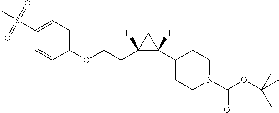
O(CCC1([H])C(C2CCN(C(OC(C)(C)C)=O)CC2)([H])C1)C1=CC=C(S(C)(=O)=O)C=C1
